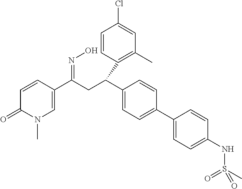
C1=CC(C(C2=CC=C(C3=CC=C(NS(C)(=O)=O)C=C3)C=C2)CC(C2=CN(C)C(=O)C=C2)=NO)=C(C)C=C1Cl
